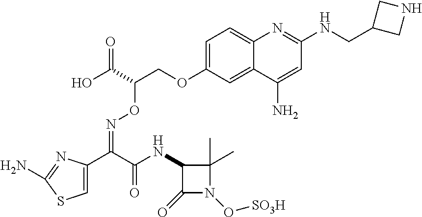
C1=C(C(C(NC2C(=O)N(O[SO3H])C2(C)C)=O)=NOC(COC2=CC=C3C(=C2)C(N)=CC(NCC2CNC2)=N3)C(O)=O)N=C(N)S1
